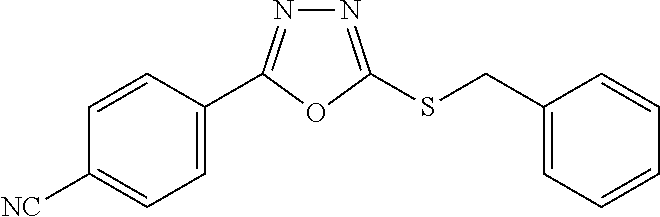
C1=C(C2=NN=C(SCC3=CC=CC=C3)O2)C=CC([NC])=C1
